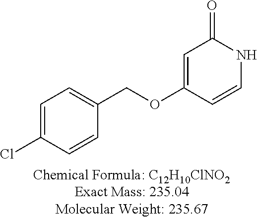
C1=C(Cl)C=CC(COC2=CC(=O)NC=C2)=C1
